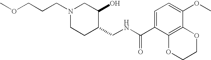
O(CCCN1CCC(CNC(C2=CC=C(OC)C3=C2OCCO3)=O)C(O)C1)C
